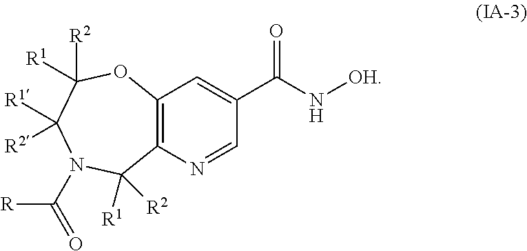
C12=C(N=CC(C(N[OH])=O)=C1)C([R1])([R2])N(C([R])=O)C([R2])([R1])C([R1])([R2])O2
